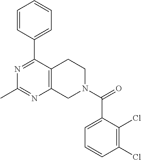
N1=C(C2=CC=CC=C2)C2=C(N=C1C)CN(C(=O)C1=CC=CC(Cl)=C1Cl)CC2
